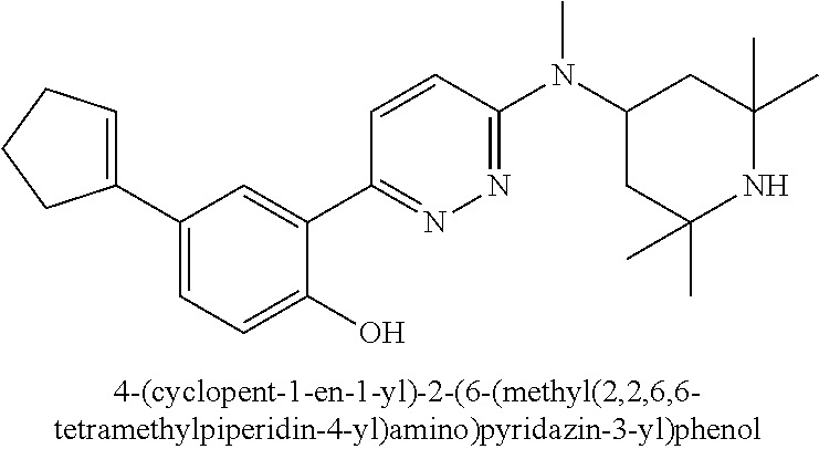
C1(C2=CCCC2)=CC=C(O)C(C2=NN=C(N(C3CC(C)(C)NC(C)(C)C3)C)C=C2)=C1
